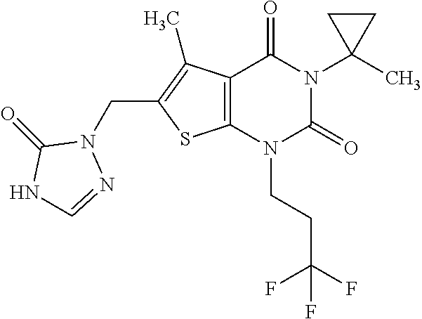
C12=C(N(CCC(F)(F)F)C(=O)N(C3(C)CC3)C1=O)SC(CN1C(=O)NC=N1)=C2C
